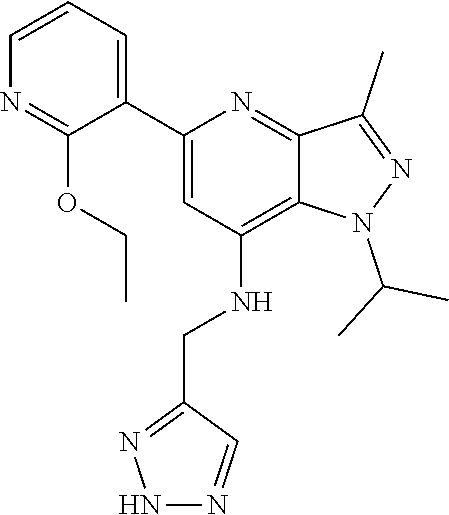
C12=C(NCC3=NNN=C3)C=C(C3=CC=CN=C3OCC)N=C1C(C)=NN2C(C)C
